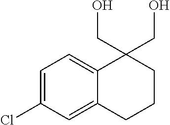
C1(Cl)=CC=C2C(=C1)CCCC2(CO)CO
